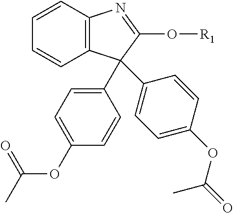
C12=C(C=CC=C1)N=C(O[R1])C2(C1=CC=C(OC(=O)C)C=C1)C1=CC=C(OC(=O)C)C=C1
